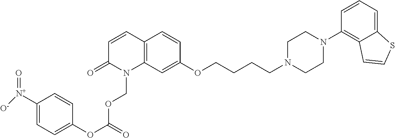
C12=C(C=CC(=O)N1COC(OC1=CC=C([N+]([O-])=O)C=C1)=O)C=CC(OCCCCN1CCN(C3=C4C(=CC=C3)SC=C4)CC1)=C2
